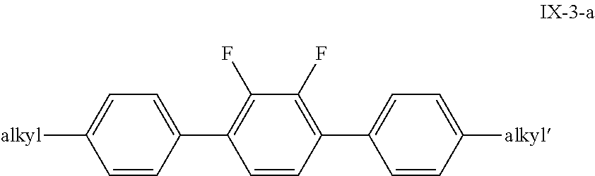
C1(C2=C(F)C(F)=C(C3=CC=C([alkyl])C=C3)C=C2)=CC=C([alkyl])C=C1
